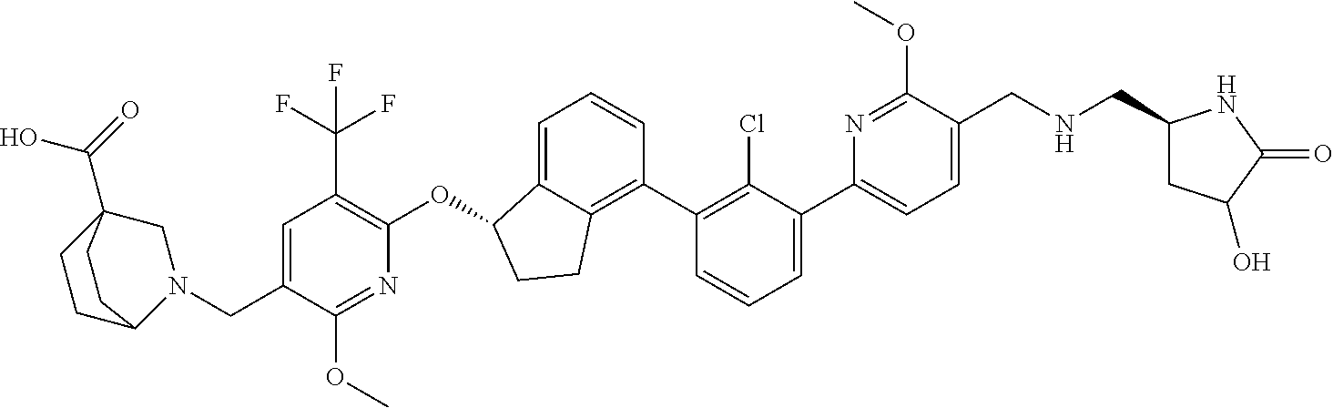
C(C1=CC(C(F)(F)F)=C(OC2C3=CC=CC(C4=C(Cl)C(C5=CC=C(CNCC6CC(O)C(=O)N6)C(OC)=N5)=CC=C4)=C3CC2)N=C1OC)N1C2CCC(C(=O)O)(C1)CC2
